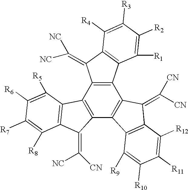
C12=C(C3=C(C4=C1C(=C([CN])[CN])C1=C4C([R9])=C([R10])C([R11])=C1[R12])C(=C([NC])[CN])C1=C3C([R5])=C([R6])C([R7])=C1[R8])C(=C([NC])[NC])C1=C2C([R1])=C([R2])C([R3])=C1[R4]
